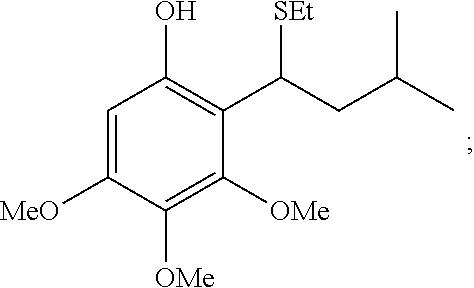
C1([MeO])=CC(O)=C(C(CC(C)C)[SEt])C([OMe])=C1[OMe]
